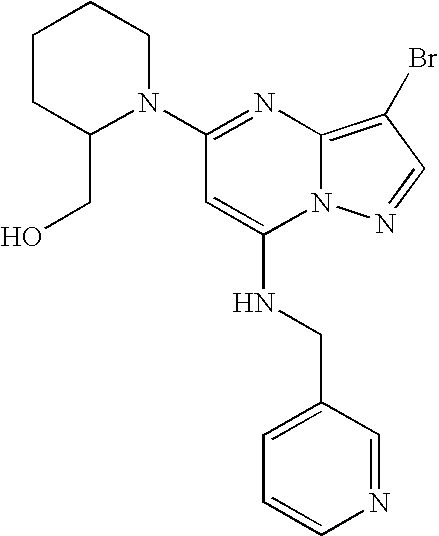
C1=CN=CC(CNC2=CC(N3CCCCC3CO)=NC3=C(Br)C=NN23)=C1
